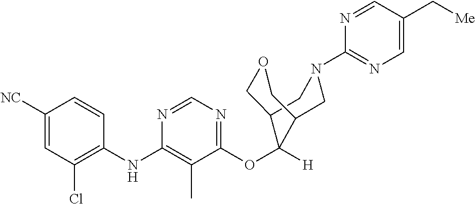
C1=CC(NC2=C(C)C(OC3([H])C4COCC3CN(C3=NC=C(C[Me])C=N3)C4)=NC=N2)=C(Cl)C=C1[NC]
